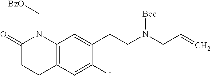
C1(=O)CCC2=C(N1C[BzO])C=C(CCN(CC=C)[Boc])C(I)=C2
